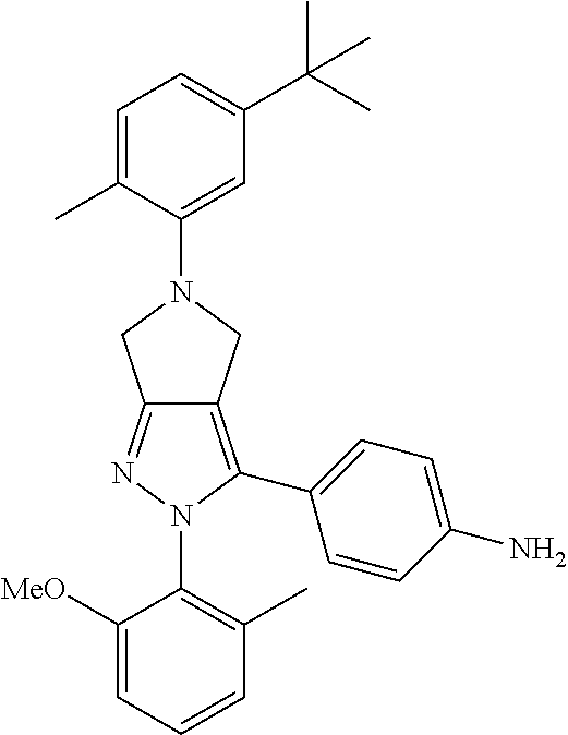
C1([MeO])=CC=CC(C)=C1N1C(C2=CC=C(N)C=C2)=C2C(=N1)CN(C1=CC(C(C)(C)C)=CC=C1C)C2
